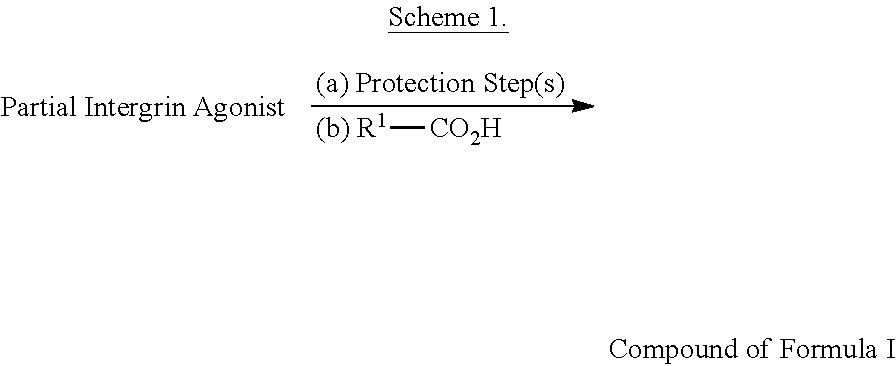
[(b) R1][CO2H]
